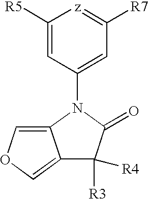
C1([R5])=CC(N2C(=O)C([R3])([R4])C3=COC=C32)=CC([R7])=[z]1
